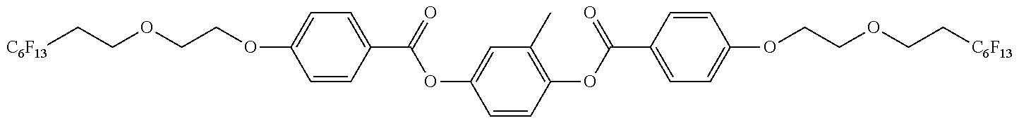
[C6F13]CCOCCOC1=CC=C(C(=O)OC2=CC(C)=C(OC(C3=CC=C(OCCOCC[C6F13])C=C3)=O)C=C2)C=C1
